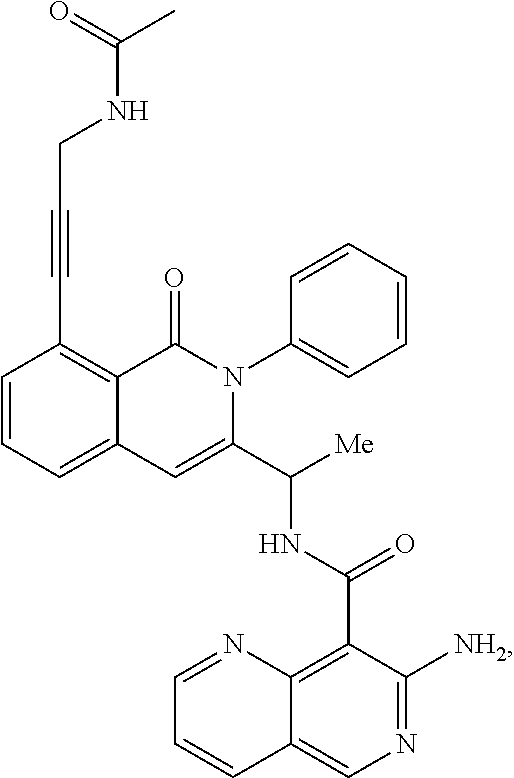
C1=CC=C2C(=C1C#CCNC(=O)C)C(=O)N(C1=CC=CC=C1)C(C([Me])NC(=O)C1=C3C(=CN=C1[NH2])C=CC=N3)=C2
